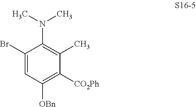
C1(Br)=CC([OBn])=C([CO2Ph])C(C)=C1N(C)C
